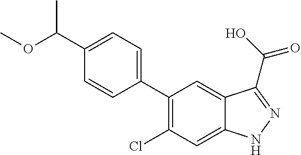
C1(C2=CC=C(C(OC)C)C=C2)=C(Cl)C=C2C(=C1)C(C(=O)O)=NN2
